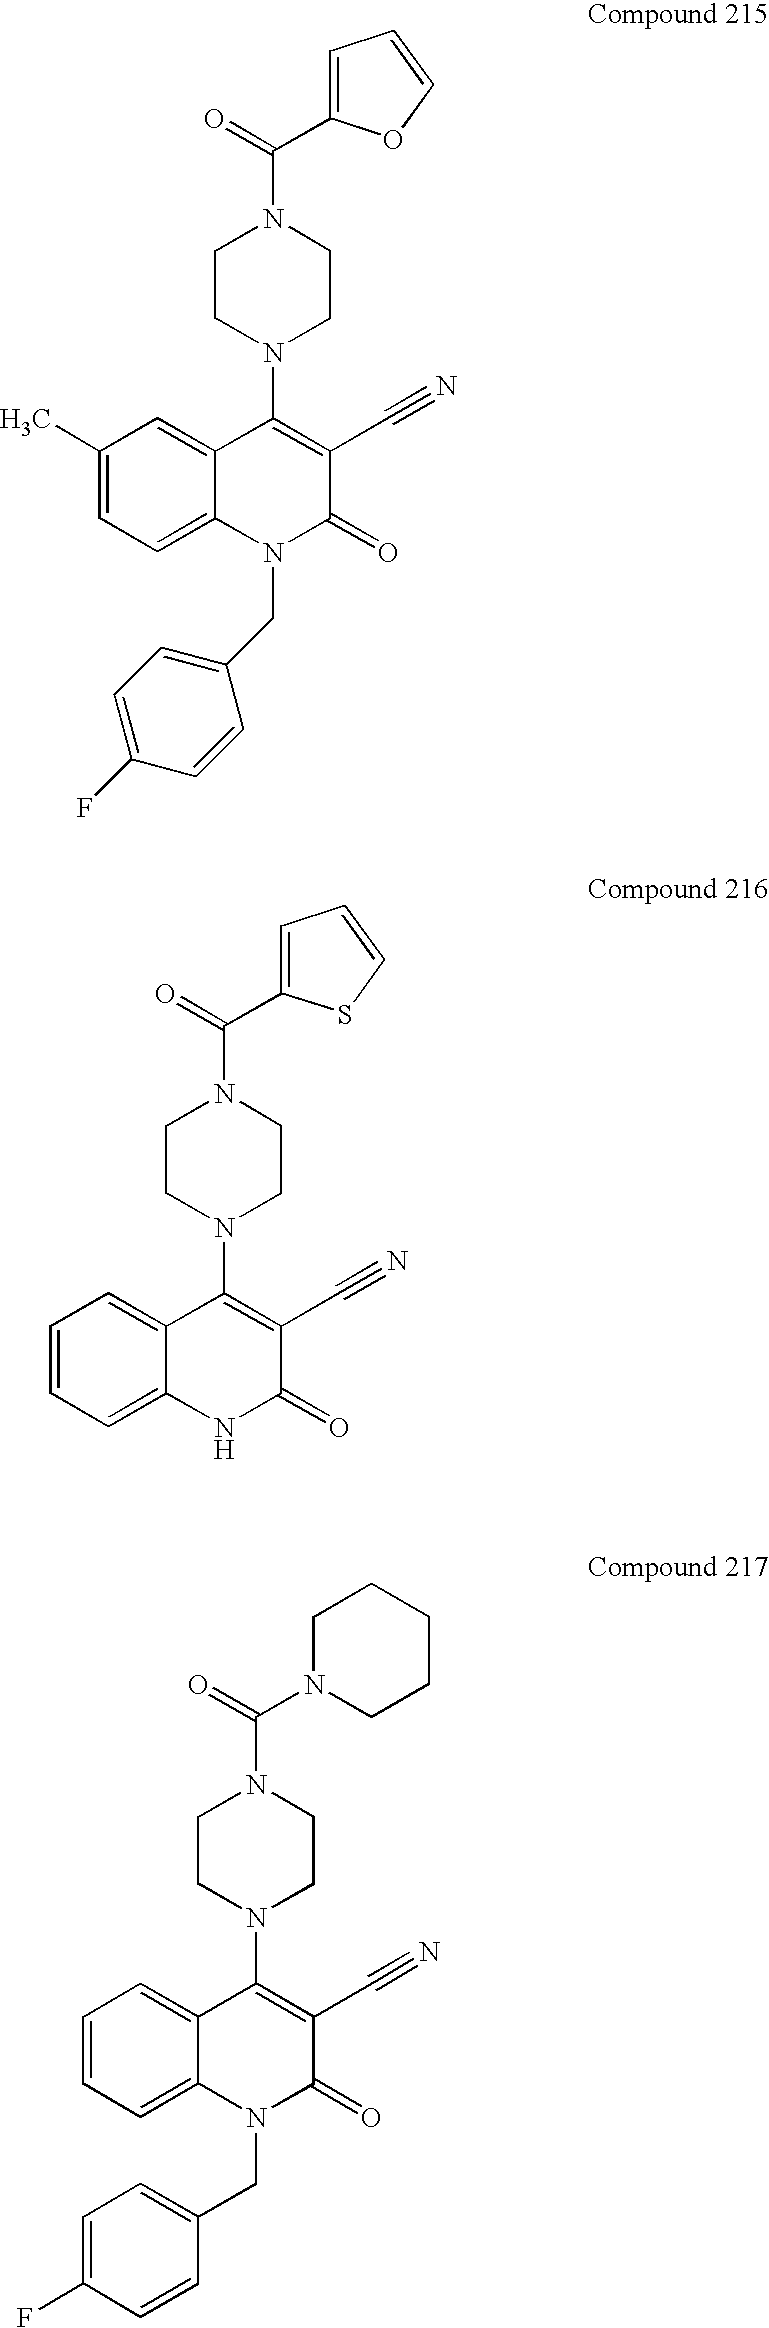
C1(C)=CC=C2C(=C1)C(N1CCN(C(=O)C3=CC=CO3)CC1)=C(C#N)C(=O)N2CC1=CC=C(F)C=C1.C1=CC=C2C(=C1)C(N1CCN(C(=O)C3=CC=CS3)CC1)=C(C#N)C(=O)N2.C1=CC=C2C(=C1)C(N1CCN(C(=O)N3CCCCC3)CC1)=C(C#N)C(=O)N2CC1=CC=C(F)C=C1
